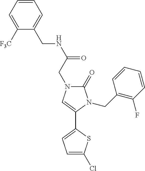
C1([F3C])=CC=CC=C1CNC(=O)CN1C(=O)N(CC2=C(F)C=CC=C2)C(C2=CC=C(Cl)S2)=C1
